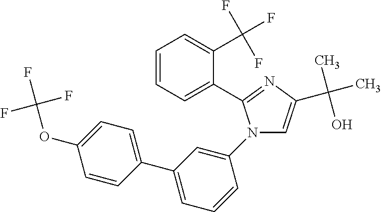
N1(C2=CC(C3=CC=C(OC(F)(F)F)C=C3)=CC=C2)C=C(C(C)(O)C)N=C1C1=CC=CC=C1C(F)(F)F
